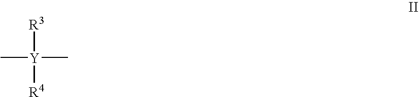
[R3][Y](C)(C)[R4]
